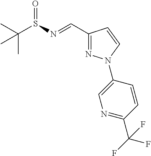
C(S(=O)N=CC1=NN(C2=CN=C(C(F)(F)F)C=C2)C=C1)(C)(C)C
